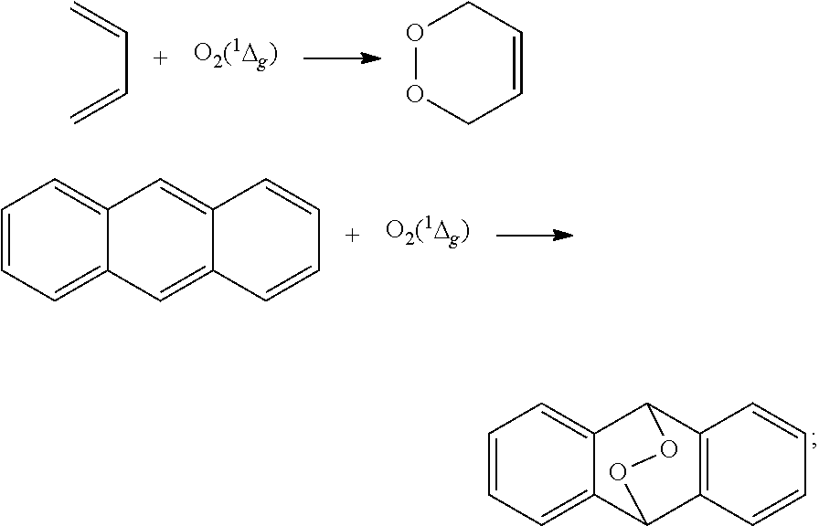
C(C=C)=C.C1=CCOOC1.C1=CC2=CC3=CC=CC=C3C=C2C=C1.C1=CC=C2C(=C1)C1C3=C(C2OO1)C=CC=C3
